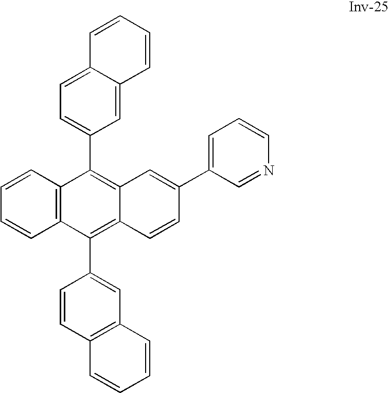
C1=CC=CC2=C1C(C1=CC=C3C(=C1)C=CC=C3)=C1C(=C2C2=CC3=C(C=C2)C=CC=C3)C=CC(C2=CC=CN=C2)=C1
